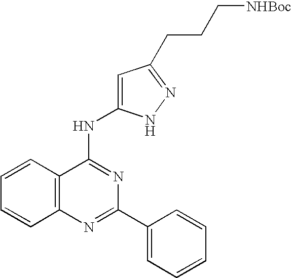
C12=C(N=C(C3=CC=CC=C3)N=C1NC1=CC(CCC[NHBoc])=NN1)C=CC=C2
